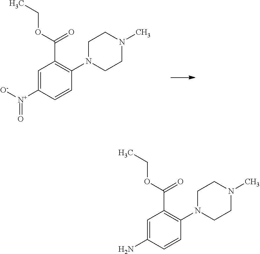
C1=C([N+]([O-])=O)C=CC(N2CCN(C)CC2)=C1C(OCC)=O.C1=C(N)C=CC(N2CCN(C)CC2)=C1C(OCC)=O
